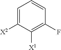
C1([X2])=CC=CC(F)=C1[X1]
